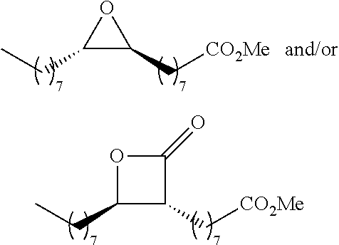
C1(CC)C(C[CO2Me])C(=O)O1.C1(CC)C(C[CO2Me])O1
